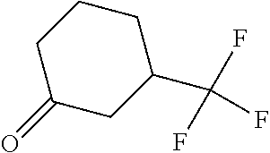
C1C(=O)CC(C(F)(F)F)CC1
